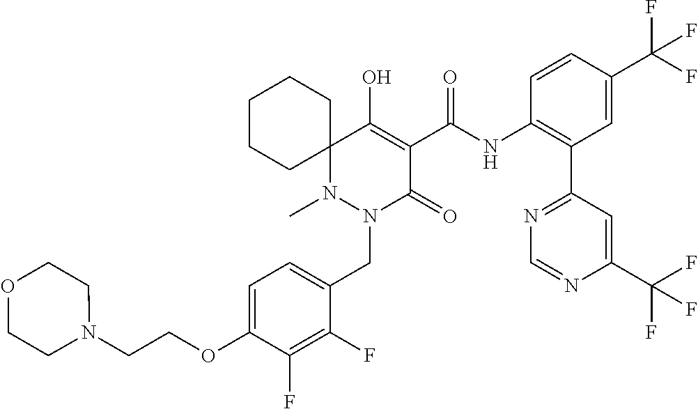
C1=C(OCCN2CCOCC2)C(F)=C(F)C(CN2C(=O)C(C(=O)NC3=C(C4=NC=NC(C(F)(F)F)=C4)C=C(C(F)(F)F)C=C3)=C(O)C3(N2C)CCCCC3)=C1
